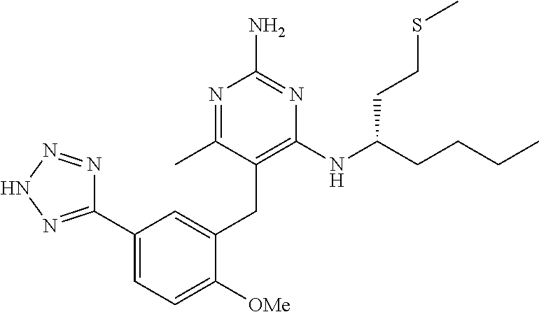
C1=C(C2=NNN=N2)C=C(CC2=C(NC(CCCC)CCSC)N=C(N)N=C2C)C([OMe])=C1
